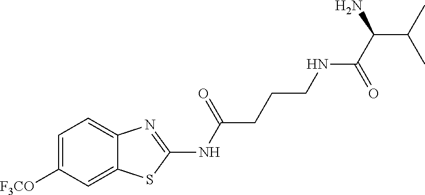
C1=C([F3CO])C=C2C(=C1)N=C(NC(CCCNC(C(N)C(C)C)=O)=O)S2
